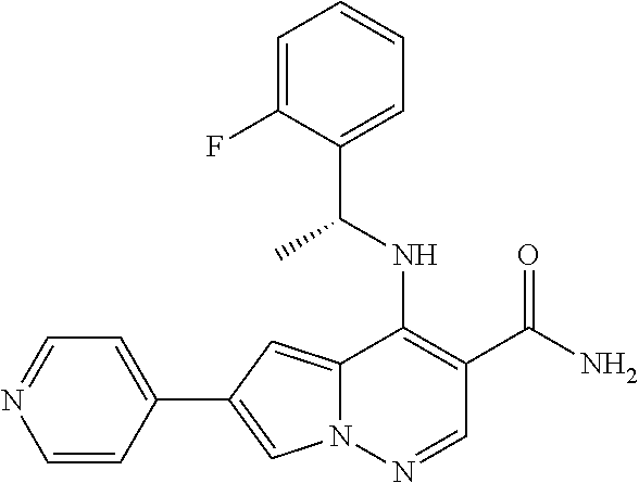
N12C(=CC(C3=CC=NC=C3)=C1)C(NC(C1=CC=CC=C1F)C)=C(C(N)=O)C=N2
